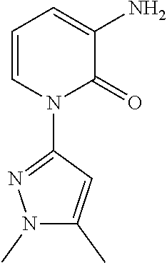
C1=CN(C2=NN(C)C(C)=C2)C(=O)C(N)=C1
